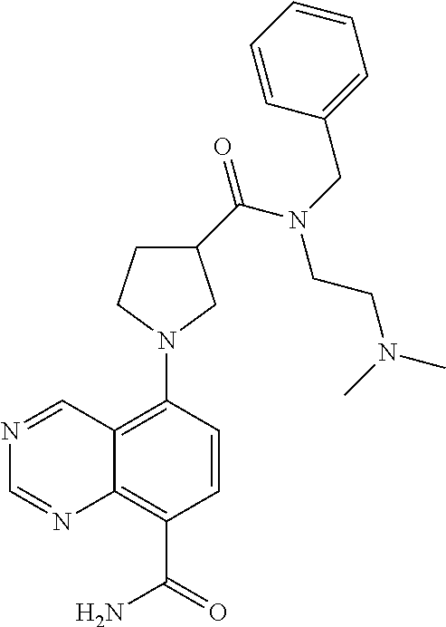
C1N(C2=C3C(=C(C(=O)N)C=C2)N=CN=C3)CC(C(N(CC2=CC=CC=C2)CCN(C)C)=O)C1
